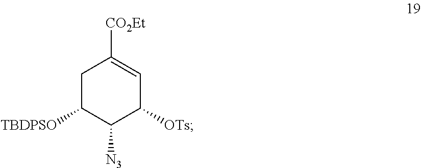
C1C([TBDPSO])C([N3])C([OTs])C=C1[CO2Et]
